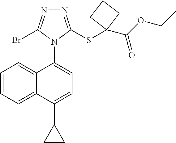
N1=C(SC2(C(OCC)=O)CCC2)N(C2=CC=C(C3CC3)C3=CC=CC=C32)C(Br)=N1
